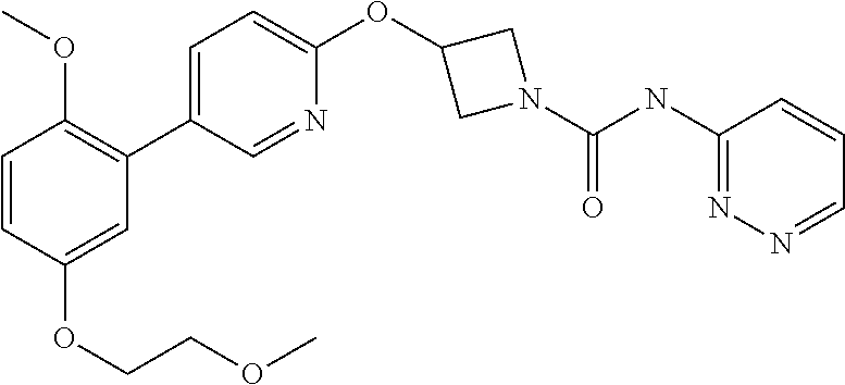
C1=C(C2=C(OC)C=CC(OCCOC)=C2)C=NC(OC2CN(C(=O)NC3=NN=CC=C3)C2)=C1
